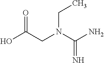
OC(CN(C(N)=N)CC)=O
